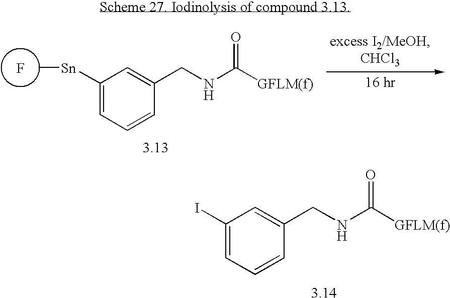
[3.14].C1(I)=CC=CC(CNC([GFLM(f)])=O)=C1.[3.13].C1([Sn]F)=CC=CC(CNC([GFLM(f)])=O)=C1
